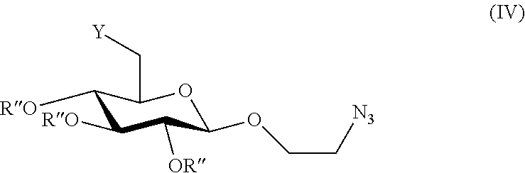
C1([RO])C([RO])C([OR])C(OCC[N3])OC1C[Y]
